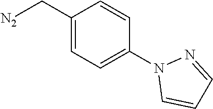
[N2]CC1=CC=C(N2C=CC=N2)C=C1
